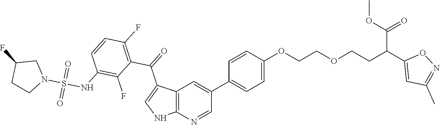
C12=C(N=CC(C3=CC=C(OCCOCCC(C(OC)=O)C4=CC(C)=NO4)C=C3)=C1)NC=C2C(=O)C1=C(F)C=CC(NS(N2CC(F)CC2)(=O)=O)=C1F
